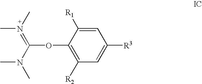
C1=C([R1])C(OC(N(C)C)=N(C)C)=C([R2])C=C1[R3]
